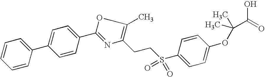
C1=CC(C2=CC=C(C3=NC(CCS(C4=CC=C(OC(C)(C(=O)O)C)C=C4)(=O)=O)=C(C)O3)C=C2)=CC=C1
